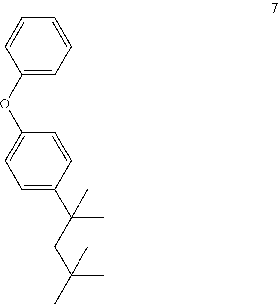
C1(OC2=CC=C(C(CC(C)(C)C)(C)C)C=C2)=CC=CC=C1
